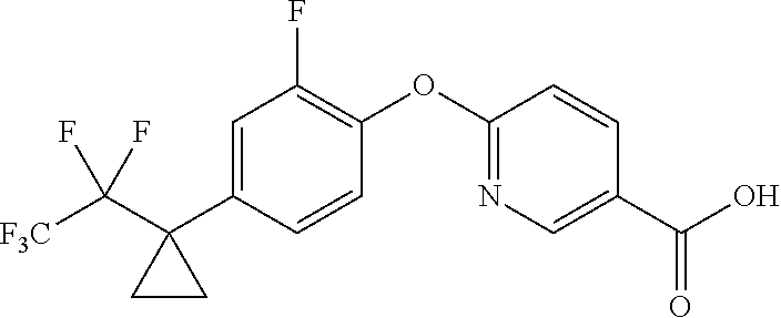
C1=C(C2(C([F3C])(F)F)CC2)C=CC(OC2=NC=C(C(O)=O)C=C2)=C1F
